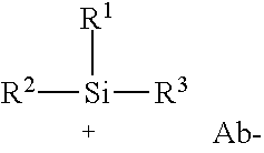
[R2][Si]([R1])[R3]
